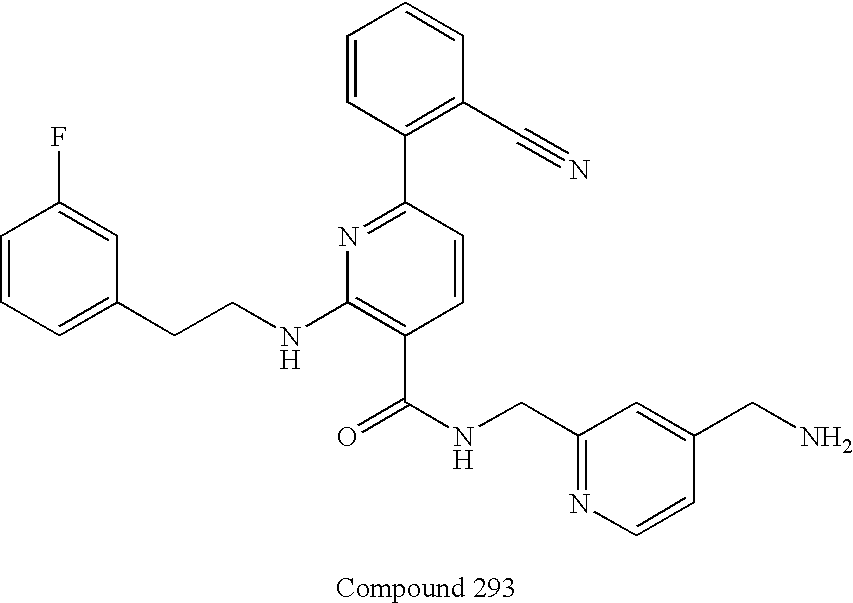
C1=C(CCNC2=C(C(NCC3=NC=CC(CN)=C3)=O)C=CC(C3=C(C#N)C=CC=C3)=N2)C=C(F)C=C1
